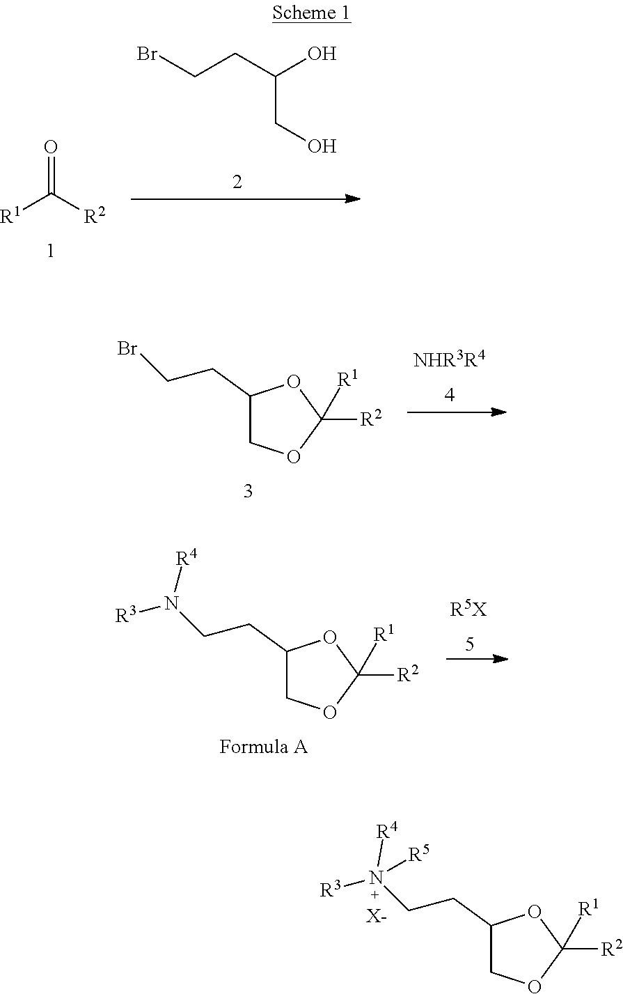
C(C(CO)O)CBr.[R1]C([R2])=O.[NHR3R4].C1(CCBr)COC([R2])([R1])O1.[R5X].C1(CCN([R3])[R4])COC([R2])([R1])O1.C1(CCN([R4])([R5])[R3])COC([R2])([R1])O1.[X-]
